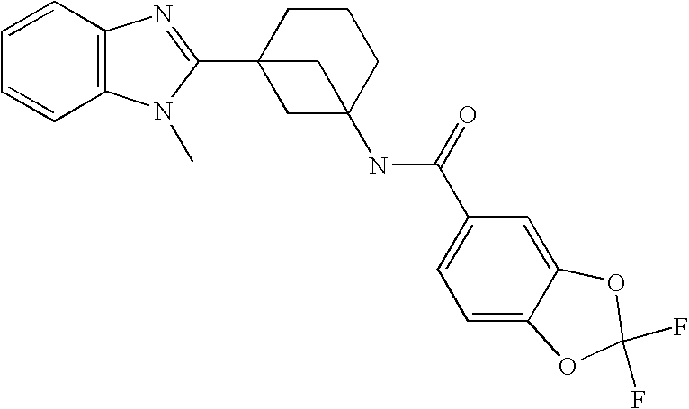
C1=CC2=C(C=C1)N(C)C(C13CC(NC(C4=CC=C5C(=C4)OC(F)(F)O5)=O)(CCC1)C3)=N2
